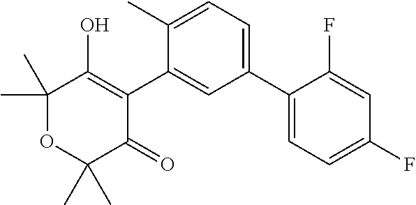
C1(C2=CC=C(C)C(C3=C(O)C(C)(C)OC(C)(C)C3=O)=C2)=CC=C(F)C=C1F
